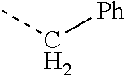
CC[Ph]
